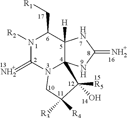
N1([R2])C(=N)N2C3(C([H])(C1C[R1])NC(=N)N3)C([R5])(O)C([R4])([R3])C2
